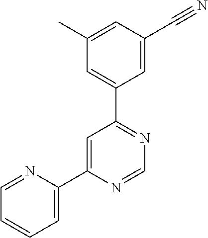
C1=NC(C2=CC(C3=CC(C)=CC(C#N)=C3)=NC=N2)=CC=C1
